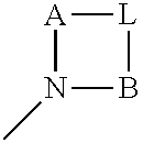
[A]1N(C)B[L]1
